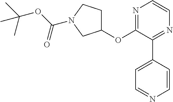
C1(OC2=NC=CN=C2C2=CC=NC=C2)CCN(C(OC(C)(C)C)=O)C1
